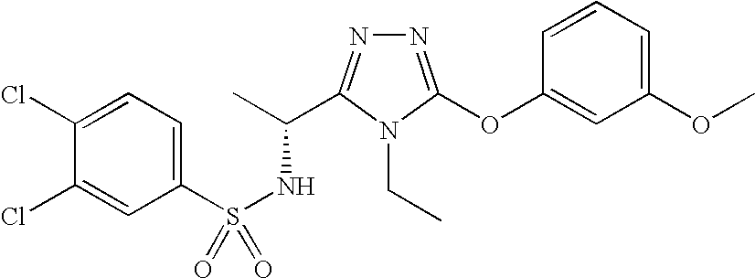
N1=C(OC2=CC(OC)=CC=C2)N(CC)C(C(C)NS(=O)(C2=CC=C(Cl)C(Cl)=C2)=O)=N1
